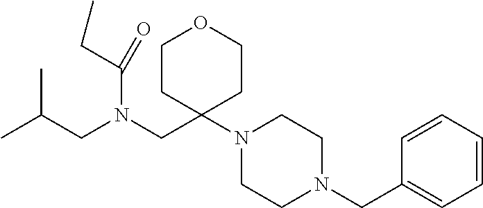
C(C(C)C)N(CC1(N2CCN(CC3=CC=CC=C3)CC2)CCOCC1)C(CC)=O
